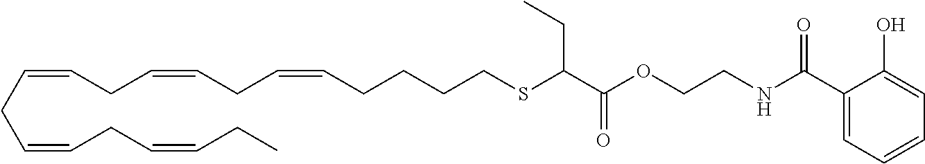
C(CSC(C(OCCNC(C1=CC=CC=C1O)=O)=O)CC)CCC=CCC=CCC=CCC=CCC=CCC
